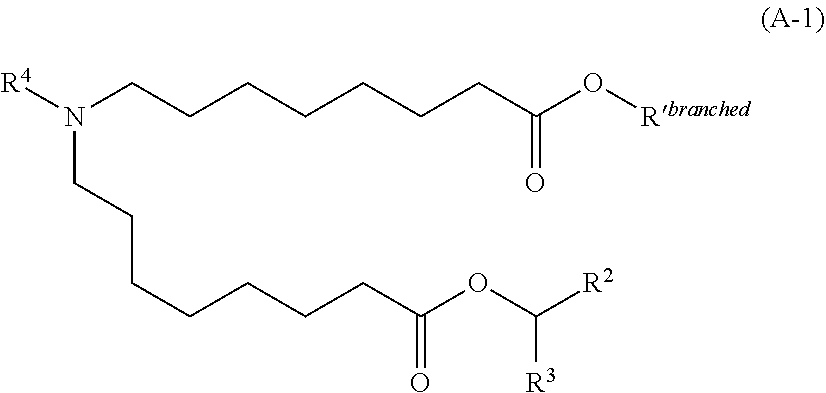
[R4]N(CCCCCCCC(O[Rbranched])=O)CCCCCCCC(OC([R2])[R3])=O
